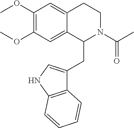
COC1=C(OC)C=C2C(=C1)CCN(C(C)=O)C2CC1=CNC2=C1C=CC=C2
